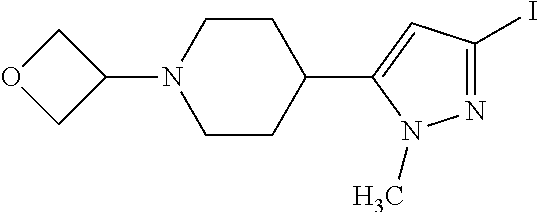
C1CN(C2COC2)CCC1C1=CC(I)=NN1C
